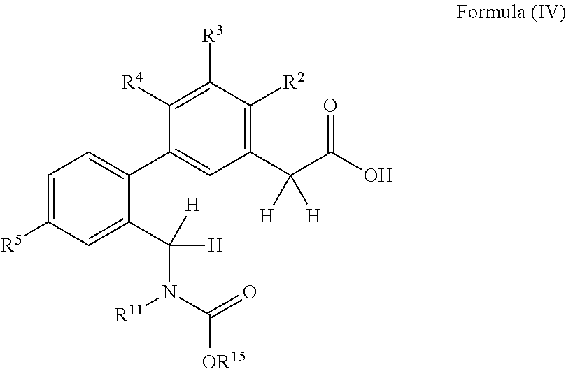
C1=C([R5])C=C(C([H])([H])N([R11])C(=O)[OR15])C(C2=CC(C(C(O)=O)([H])[H])=C([R2])C([R3])=C2[R4])=C1
